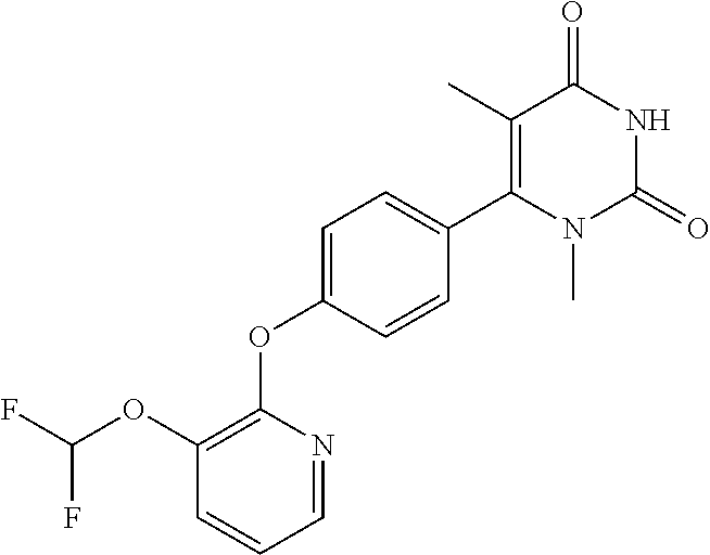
C1(C)=C(C2=CC=C(OC3=C(OC(F)F)C=CC=N3)C=C2)N(C)C(=O)NC1=O
